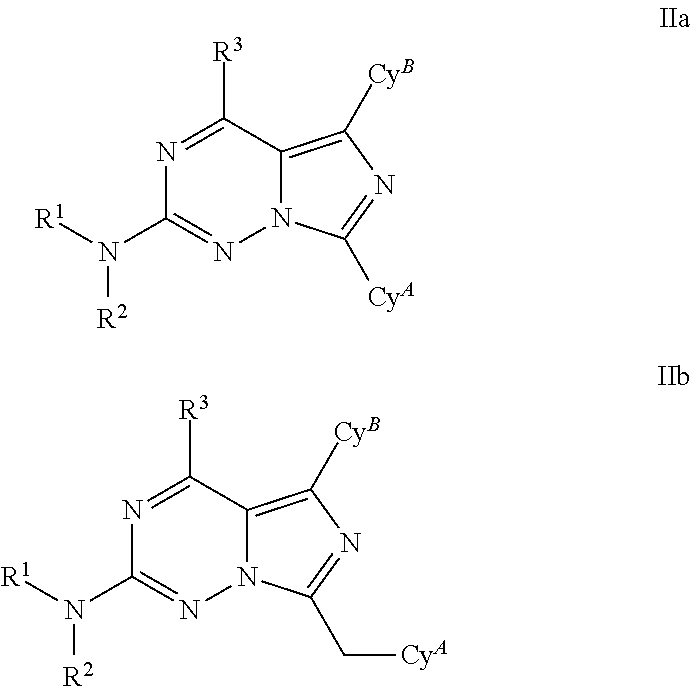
N12C(=C([CyB])N=C1[CyA])C([R3])=NC(N([R2])[R1])=N2.N12C(=C([CyB])N=C1C[CyA])C([R3])=NC(N([R2])[R1])=N2
